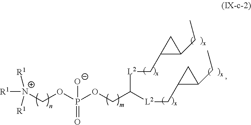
[R1][N+](COP(OCC([L2]CC1CC1CC)[L2]CC1CC1CC)(=O)[O-])([R1])[R1]
